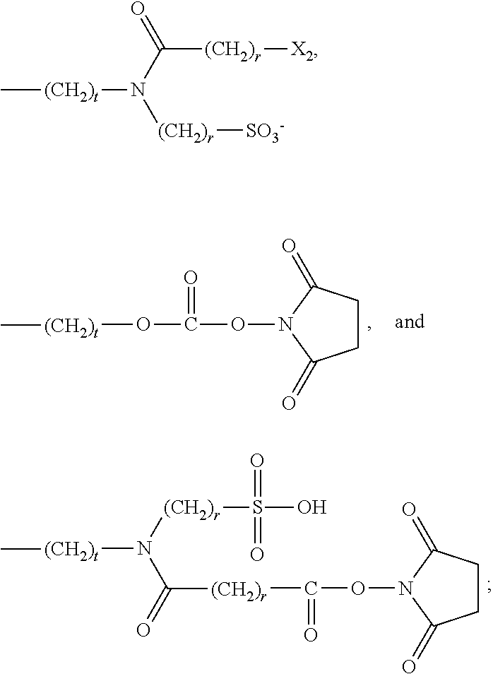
C1CC(=O)N(OC(O[(CH2)t]C)=O)C1=O.C1CC(=O)N(OC([(CH2)r]C(N([(CH2)r]S(O)(=O)=O)[(CH2)t]C)=O)=O)C1=O.C[(CH2)t]N([(CH2)r][SO3-])C(=O)[(CH2)r][X2]
